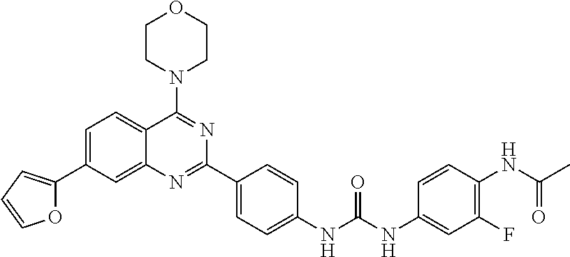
O1C(C2=CC=C3C(=C2)N=C(C2=CC=C(NC(NC4=CC(F)=C(NC(C)=O)C=C4)=O)C=C2)N=C3N2CCOCC2)=CC=C1
